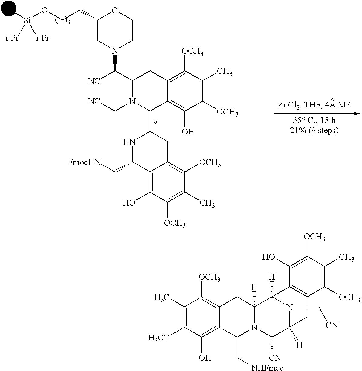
C1(C)=C([H3CO])C(O)=C2C(=C1[OCH3])CC1([H])N(C2C[NHFmoc])C([CN])C2([H])N(C[CN])C1([H])C1=C(C2)C([OCH3])=C(C)C([OCH3])=C1O.C1(CCO[Si](C)([i-Pr])[i-Pr])CN(C(C2N(C[NC])C(C3CC4=C([OCH3])C(C)=C([OCH3])C(O)=C4C(C[FmocHN])N3)C3=C(O)C([OCH3])=C(C)C([OCH3])=C3C2)[NC])CCO1
